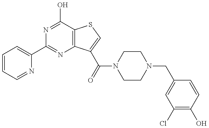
N1=C(O)C2=C(N=C1C1=CC=CC=N1)C(C(N1CCN(CC3=CC(Cl)=C(O)C=C3)CC1)=O)=CS2
